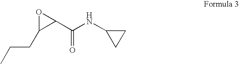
O1C(CCC)C1C(NC1CC1)=O
